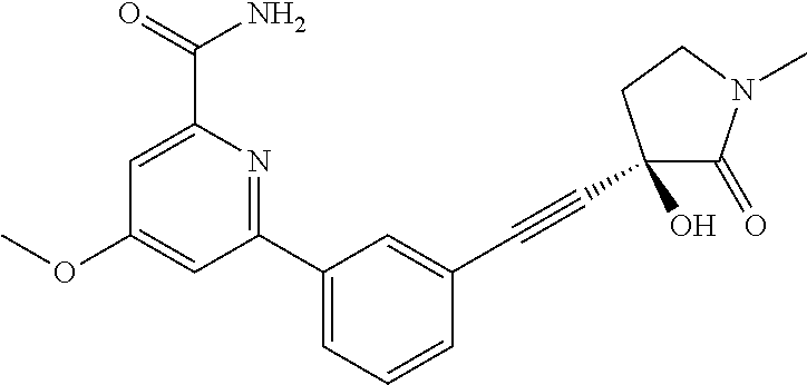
C1=C(C(=O)N)N=C(C2=CC=CC(C#CC3(O)C(=O)N(C)CC3)=C2)C=C1OC
